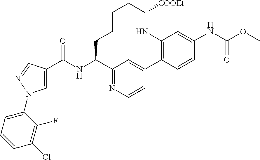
C1=C(C(NC2C3=NC=CC(=C3)C3=C(NC([COOEt])CCCC2)C=C(NC(OC)=O)C=C3)=O)C=NN1C1=CC=CC(Cl)=C1F
